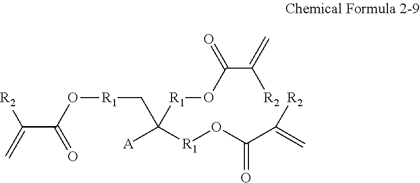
C(C(O[R1]CC([R1]OC(=O)C([R2])=C)([A])[R1]OC(C(=C)[R2])=O)=O)(=C)[R2]
